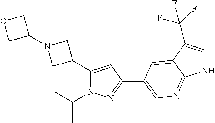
C1(C2=CC(C3=CN=C4NC=C(C(F)(F)F)C4=C3)=NN2C(C)C)CN(C2COC2)C1
